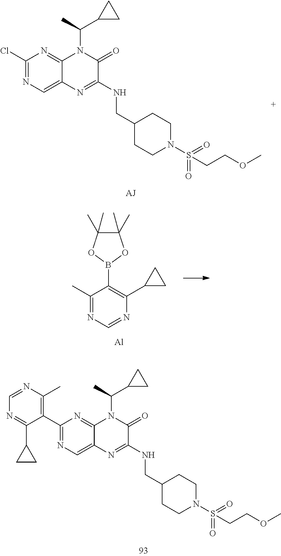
C1(Cl)=NC=C2C(=N1)N(C(C)C1CC1)C(=O)C(NCC1CCN(S(=O)(=O)CCOC)CC1)=N2.C1(C)=NC=NC(C2CC2)=C1B1OC(C)(C)C(C)(C)O1.[Al].C1(C2=C(C)N=CN=C2C2CC2)=NC=C2C(=N1)N(C(C)C1CC1)C(=O)C(NCC1CCN(S(=O)(=O)CCOC)CC1)=N2
